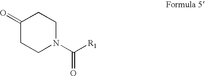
C1(=O)CCN(C(=O)[R1])CC1
